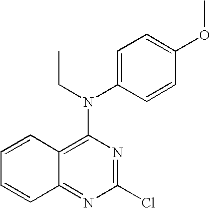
C12=C(N(CC)C3=CC=C(OC)C=C3)N=C(Cl)N=C1C=CC=C2
